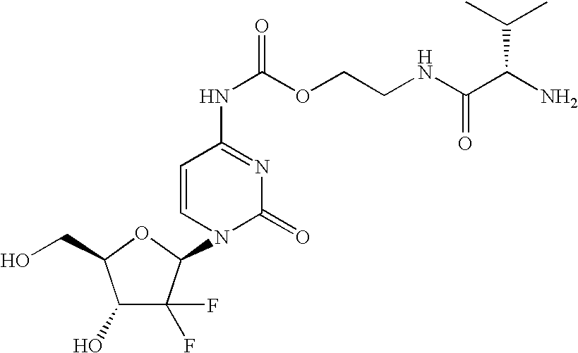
C1(O)C(F)(F)C(N2C(=O)N=C(NC(OCCNC(C(N)C(C)C)=O)=O)C=C2)OC1CO
